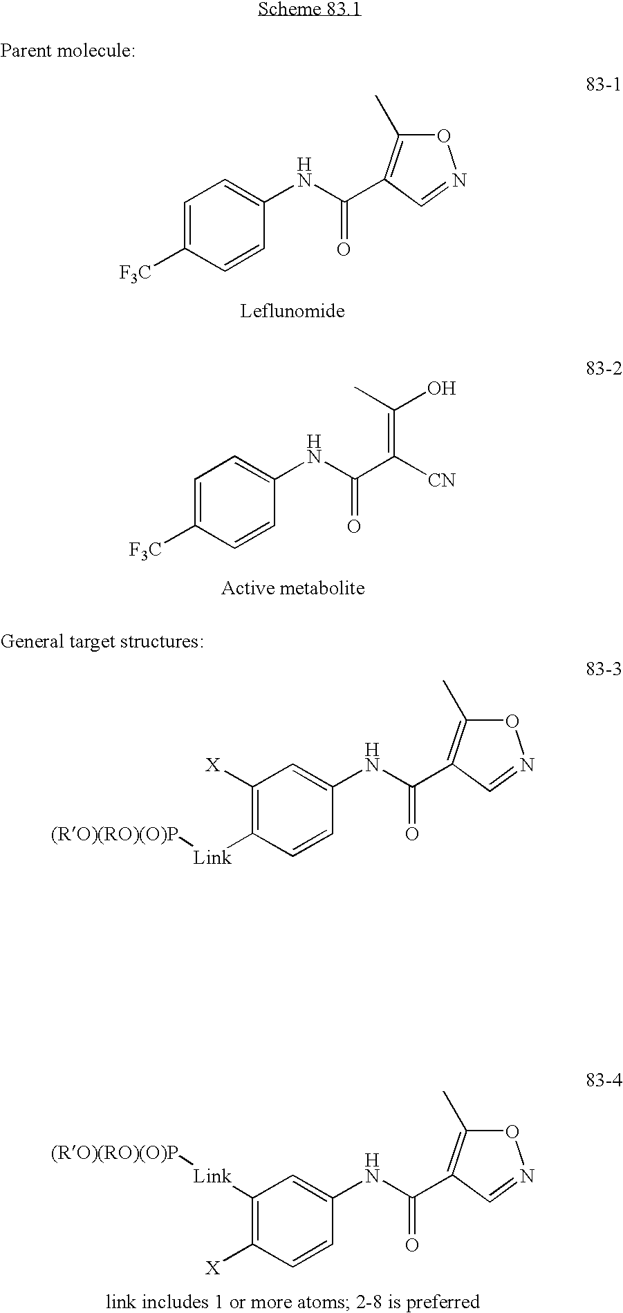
C1=C([F3C])C=CC(NC(=O)C2=C(C)ON=C2)=C1.C1=C([F3C])C=CC(NC(=O)C([CN])=C(C)O)=C1.C1([X])=C([Link][(RO)(RO)(O)P])C=CC(NC(=O)C2=C(C)ON=C2)=C1.C1([Link][(RO)(RO)(O)P])=C([X])C=CC(NC(=O)C2=C(C)ON=C2)=C1
